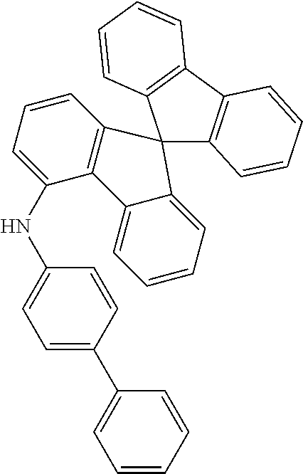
C12=C(C3=C(C=CC=C3)C13C1=C(C(NC4=CC=C(C5=CC=CC=C5)C=C4)=CC=C1)C1=CC=CC=C13)C=CC=C2
